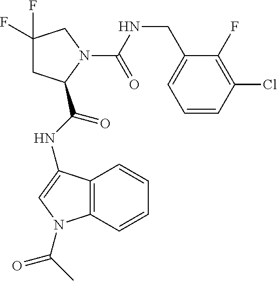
C1(F)(F)CC(C(NC2=CN(C(C)=O)C3=C2C=CC=C3)=O)N(C(NCC2=CC=CC(Cl)=C2F)=O)C1
